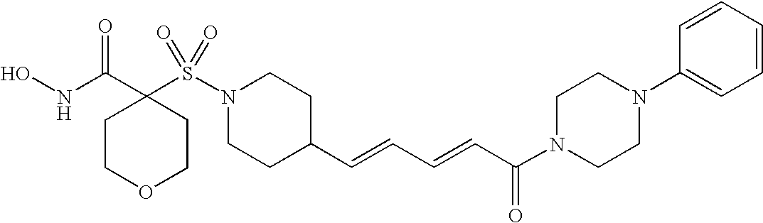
ONC(C1(S(N2CCC(C=CC=CC(N3CCN(C4=CC=CC=C4)CC3)=O)CC2)(=O)=O)CCOCC1)=O
